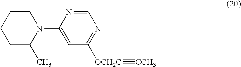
C1C(C)N(C2=CC([OCH2C]#[CCH3])=NC=N2)CCC1
